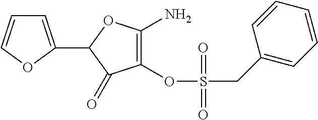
C1(C2=CC=CO2)C(=O)C(OS(CC2=CC=CC=C2)(=O)=O)=C(N)O1
